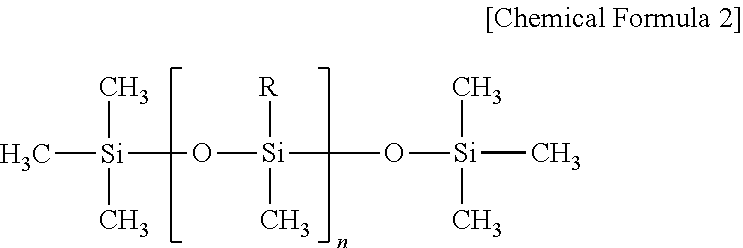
[Si](C)(O[Si](O[Si](C)(C)C)([R])C)(C)C
